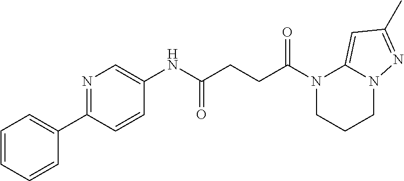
C1(NC(CCC(N2CCCN3C2=CC(C)=N3)=O)=O)=CN=C(C2=CC=CC=C2)C=C1
